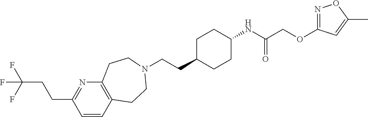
C1=CC2=C(N=C1CCC(F)(F)F)CCN(CCC1CCC(NC(COC3=NOC(C)=C3)=O)CC1)CC2
